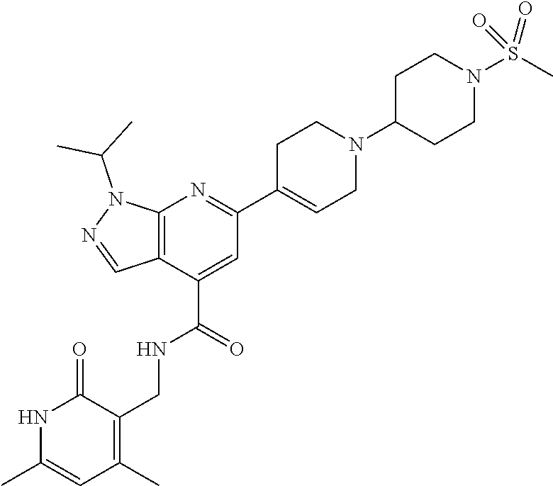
N1C(C)=CC(C)=C(CNC(C2=CC(C3=CCN(C4CCN(S(C)(=O)=O)CC4)CC3)=NC3=C2C=NN3C(C)C)=O)C1=O
